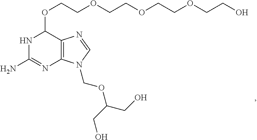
C12=C(N(COC(CO)CO)C=N1)N=C(N)NC2OCCOCCOCCOCCO
